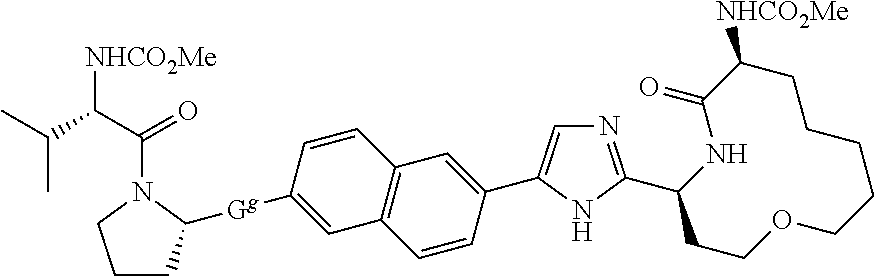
C1CC([Gg]C2=CC3=C(C=C2)C=C(C2=CN=C(C4CCOCCCCCC([NHCO2Me])C(=O)N4)N2)C=C3)N(C(C(C(C)C)[NHCO2Me])=O)C1
